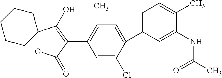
C1=C(Cl)C(C2=CC=C(C)C(NC(C)=O)=C2)=CC(C)=C1C1=C(O)C2(OC1=O)CCCCC2
